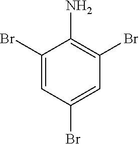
C1=C(Br)C=C(Br)C(N)=C1Br
